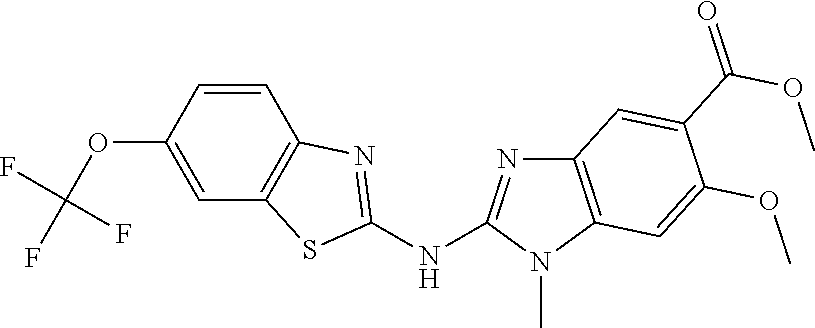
O(C1=CC2=C(C=C1)N=C(NC1=NC3=C(N1C)C=C(OC)C(C(OC)=O)=C3)S2)C(F)(F)F
